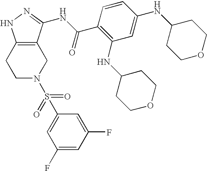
C1C2=C(CCN1S(C1=CC(F)=CC(F)=C1)(=O)=O)NN=C2NC(C1=C(NC2CCOCC2)C=C(NC2CCOCC2)C=C1)=O
